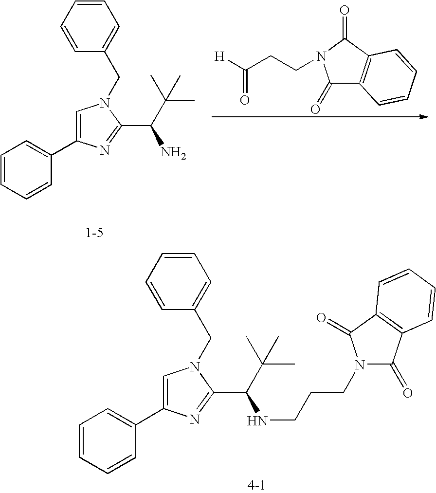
C1=CC=CC(C2=CN(CC3=CC=CC=C3)C(C(C(C)(C)C)N)=N2)=C1.[H]C(CCN1C(=O)C2=C(C1=O)C=CC=C2)=O.C1=CC=CC(C2=CN(CC3=CC=CC=C3)C(C(C(C)(C)C)NCCCN3C(=O)C4=C(C3=O)C=CC=C4)=N2)=C1
